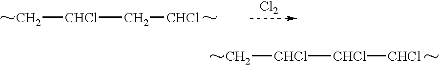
[CHCl](C[CHCl])C.[Cl2].[CHCl]([CHCl][CHCl])C
